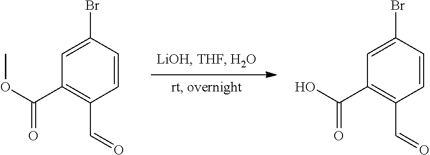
C1(Br)=CC(C(OC)=O)=C(C=O)C=C1.C1(Br)=CC(C(O)=O)=C(C=O)C=C1
